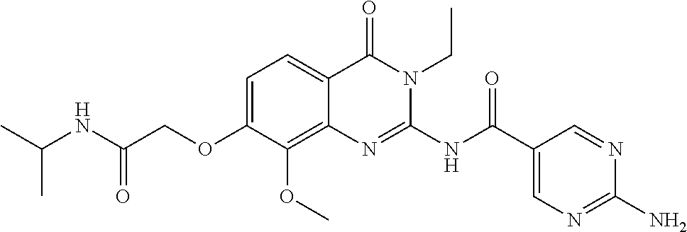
C1=C(OCC(NC(C)C)=O)C(OC)=C2C(=C1)C(=O)N(CC)C(NC(C1=CN=C(N)N=C1)=O)=N2
